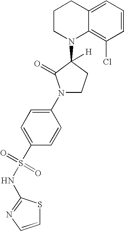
C1CN(C2([H])C(=O)N(C3=CC=C(S(=O)(=O)NC4=NC=CS4)C=C3)CC2)C2=C(Cl)C=CC=C2C1
